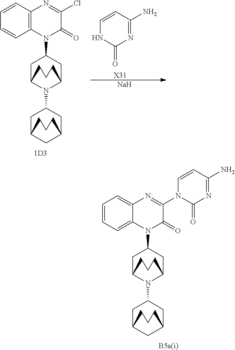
C1=C2C(=CC=C1)N=C(N1C(=O)N=C(N)C=C1)C(=O)N2C1CC2N(C3CC4CC(C3)CCC4)C(C1)CCC2.[B5a(i)].C1=CC=CC2=C1N(C1CC3N(C4CC5CC(C4)CCC5)C(C1)CCC3)C(=O)C(Cl)=N2.[1D3].C1=CC(N)=NC(=O)N1.[X31].[Na]
